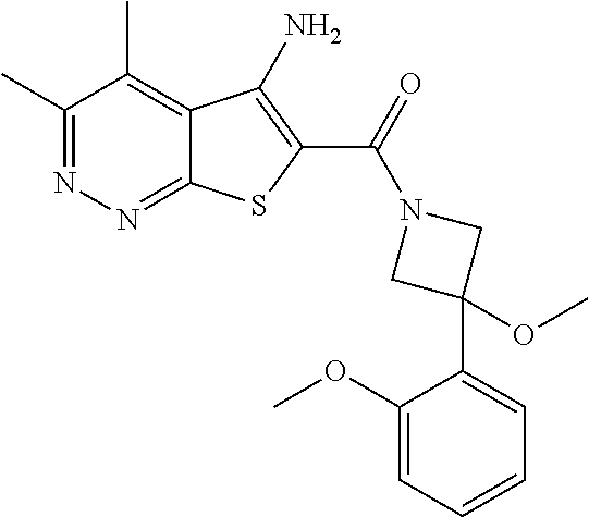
C1(C)=NN=C2C(=C1C)C(N)=C(C(=O)N1CC(OC)(C3=CC=CC=C3OC)C1)S2
